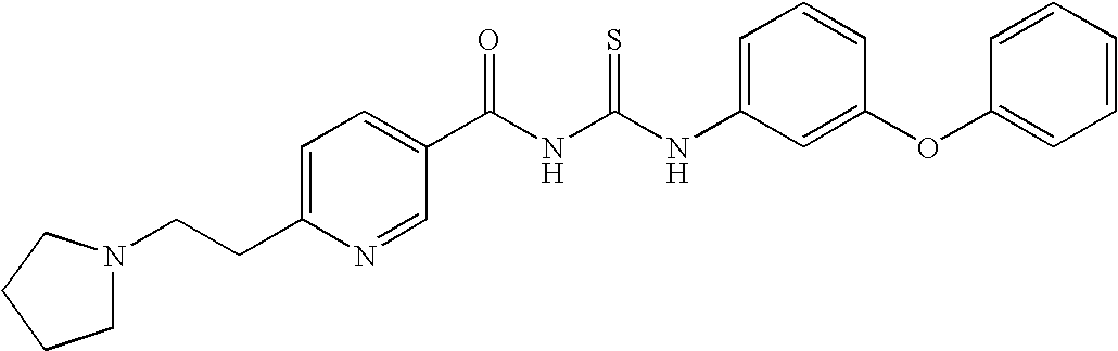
C1=C(CCN2CCCC2)N=CC(C(NC(NC2=CC=CC(OC3=CC=CC=C3)=C2)=S)=O)=C1
